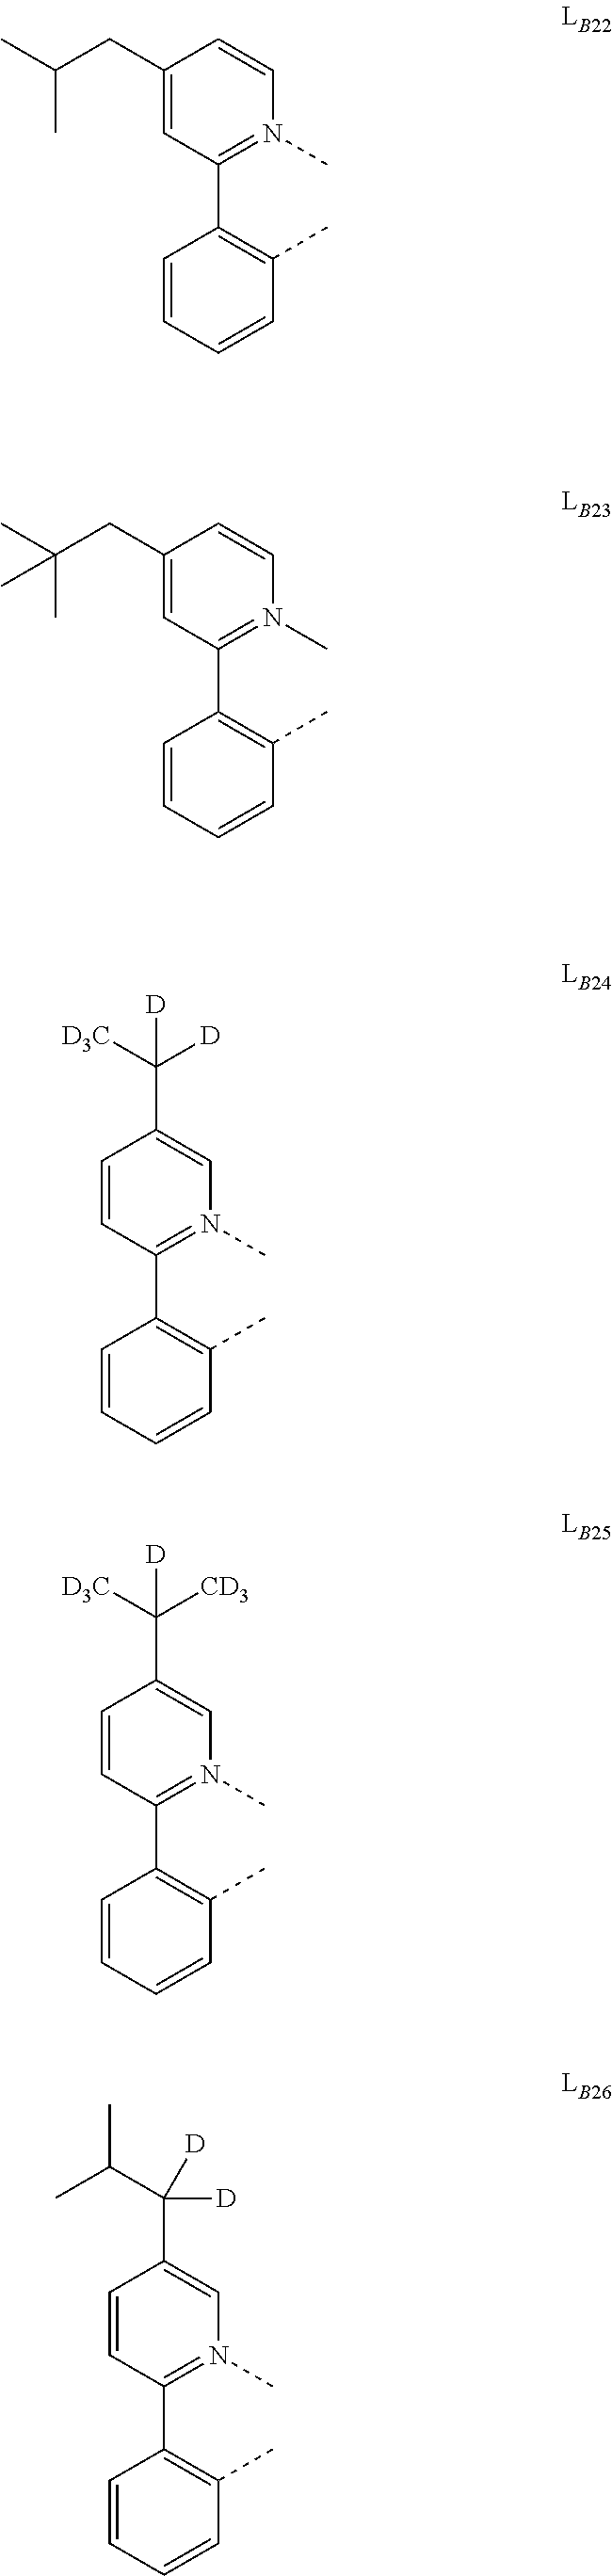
C1(CC(C)C)=CC(C2=C(C)C=CC=C2)=N(C)C=C1.C1(CC(C)(C)C)=CC(C2=C(C)C=CC=C2)=N(C)C=C1.C1=CC(C2=C(C)C=CC=C2)=N(C)C=C1C([D3C])([D])[D].C1=CC(C2=C(C)C=CC=C2)=N(C)C=C1C([CD3])([D3C])[D].C1=CC(C2=C(C)C=CC=C2)=N(C)C=C1C([D])([D])C(C)C
